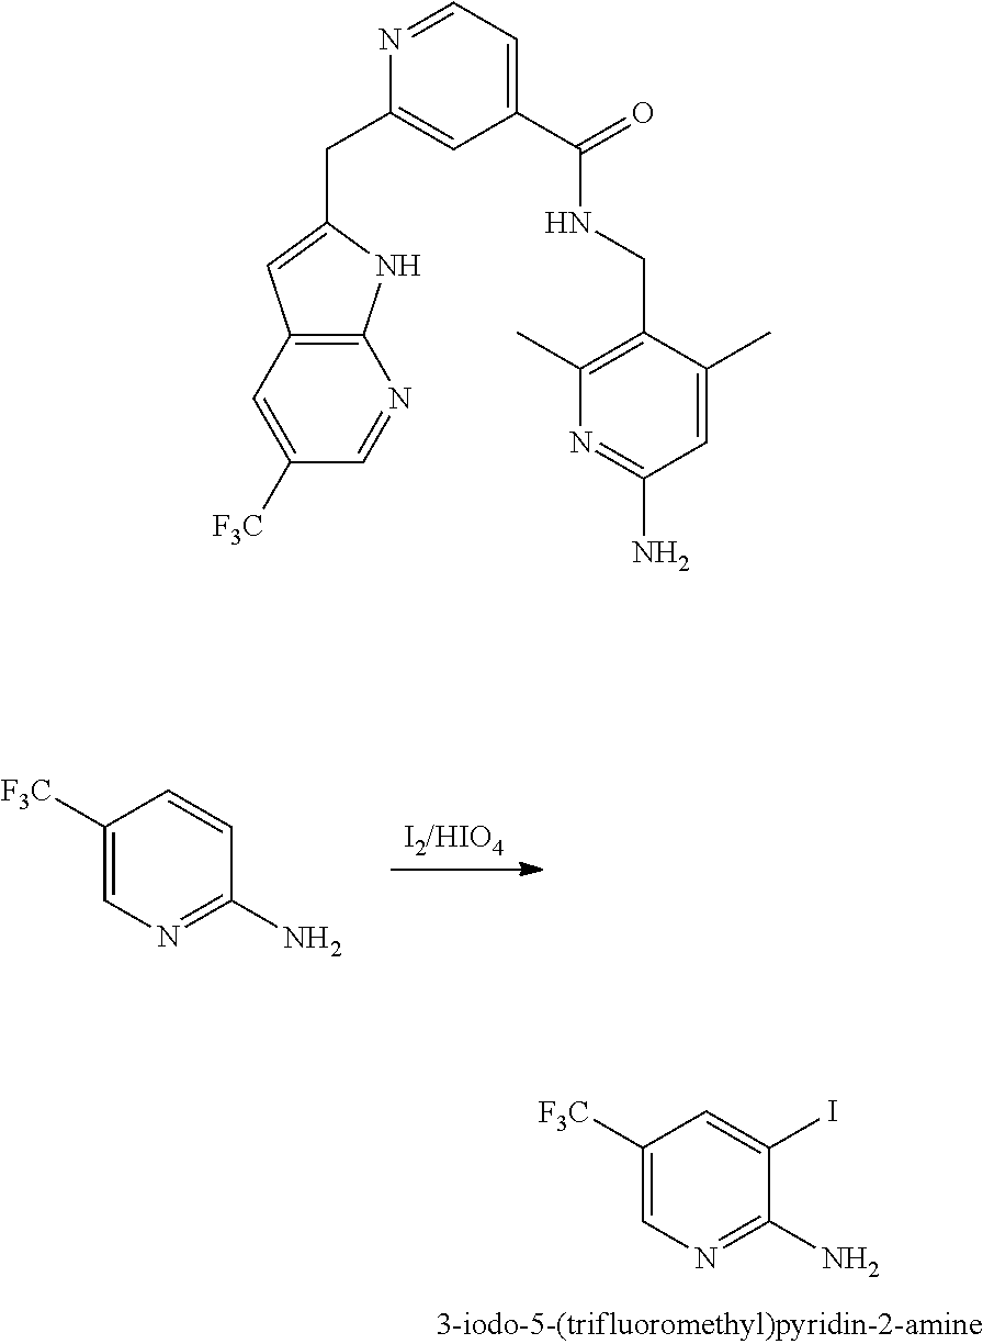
C1([F3C])=CN=C(N)C(I)=C1.[I2/HIO4].C1([F3C])=CN=C(N)C=C1.C1(CC2=CC(C(=O)NCC3=C(C)N=C(N)C=C3C)=CC=N2)=CC2=C(N1)N=CC([F3C])=C2
